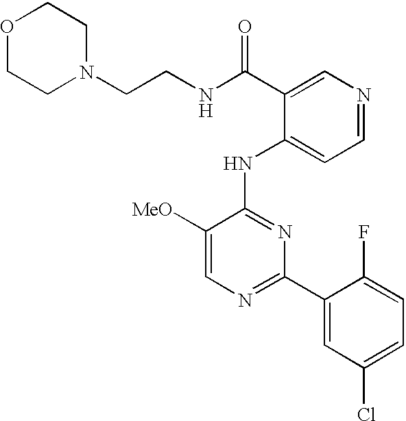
C1=C([MeO])C(NC2=CC=NC=C2C(NCCN2CCOCC2)=O)=NC(C2=CC(Cl)=CC=C2F)=N1
